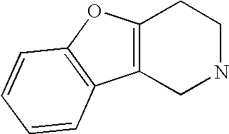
C12=C(CNCC1)C1=C(O2)C=CC=C1
